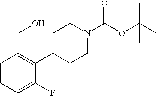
C1=CC=C(F)C(C2CCN(C(OC(C)(C)C)=O)CC2)=C1CO
